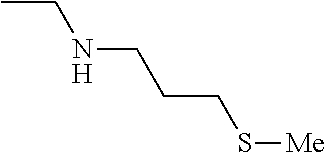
CCNCCCS[Me]
